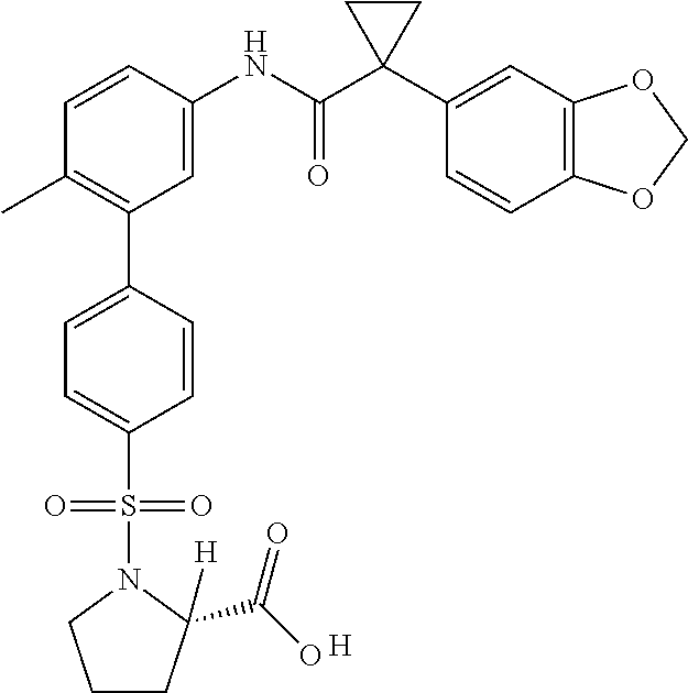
S(C1=CC=C(C2=C(C)C=CC(NC(C3(C4=CC5=C(C=C4)OCO5)CC3)=O)=C2)C=C1)(=O)(=O)N1CCCC1([H])C(=O)O.[H]
